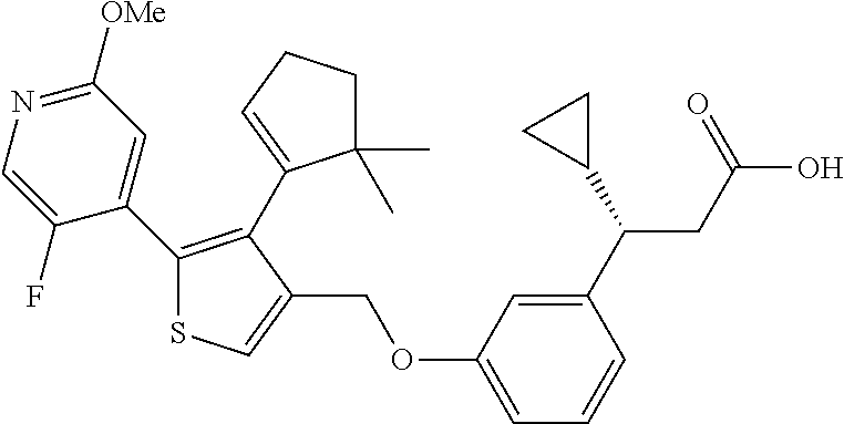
C1(C2=CC([OMe])=NC=C2F)=C(C2=CCCC2(C)C)C(COC2=CC=CC(C(C3CC3)CC(O)=O)=C2)=CS1
